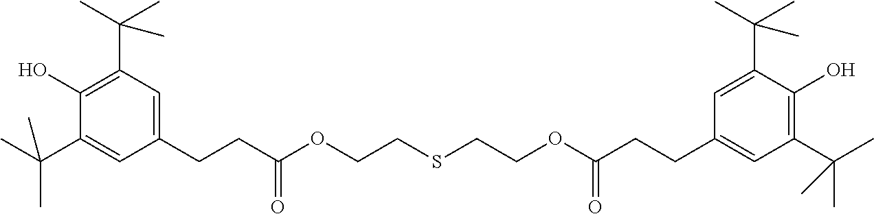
C(CC(OCCSCCOC(CCC1=CC(C(C)(C)C)=C(O)C(C(C)(C)C)=C1)=O)=O)C1=CC(C(C)(C)C)=C(O)C(C(C)(C)C)=C1
